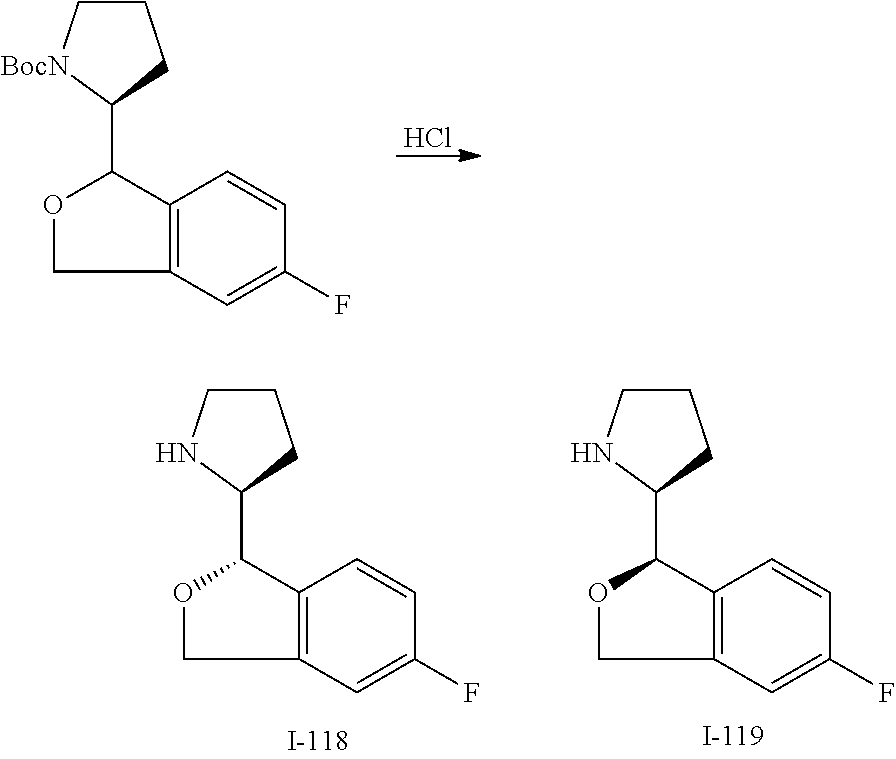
Cl.C12=C(C=C(F)C=C1)COC2C1CCC[BocN]1.C12=C(C=C(F)C=C1)COC2C1CCCN1.C12=C(C=C(F)C=C1)COC2C1CCCN1
